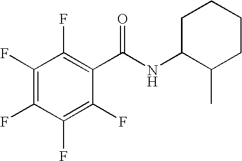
C1(F)=C(F)C(F)=C(F)C(F)=C1C(NC1C(C)CCCC1)=O
